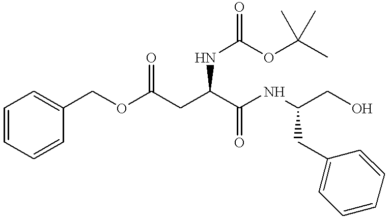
C1=CC=CC(COC(CC(C(NC(CO)CC2=CC=CC=C2)=O)NC(OC(C)(C)C)=O)=O)=C1
